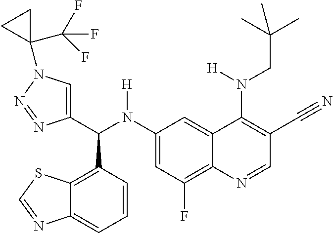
C1(N(C(C2=CN(C3(C(F)(F)F)CC3)N=N2)C2=C3C(=CC=C2)N=CS3)[H])=CC(F)=C2C(=C1)C(N(CC(C)(C)C)[H])=C(C#N)C=N2
